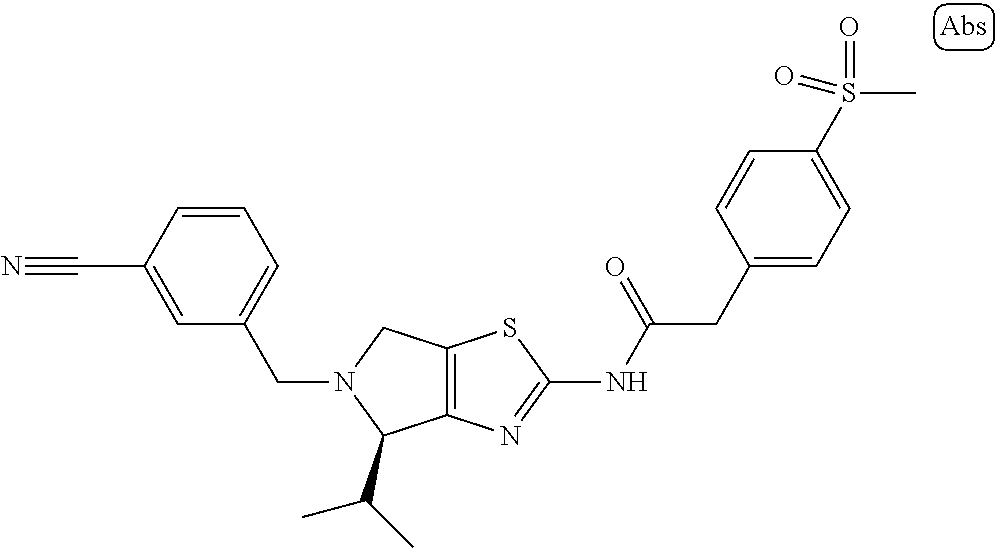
C12=C(N=C(NC(CC3=CC=C(S(C)(=O)=O)C=C3)=O)S1)C(C(C)C)N(CC1=CC=CC(C#N)=C1)C2
